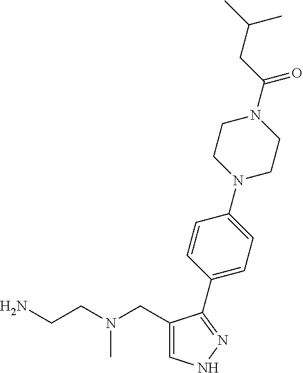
C1=C(CN(CCN)C)C(C2=CC=C(N3CCN(C(CC(C)C)=O)CC3)C=C2)=NN1
